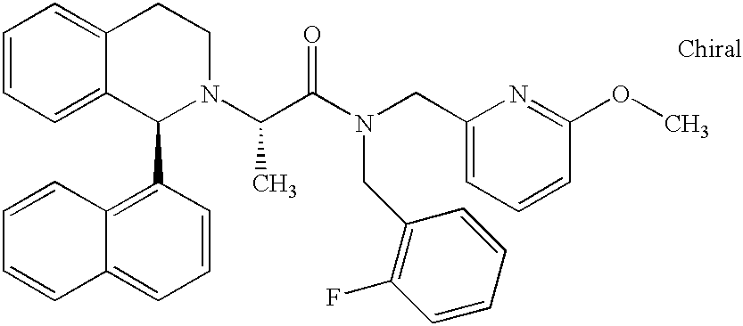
C1=CC=C2C(=C1)CCN(C(C(N(CC1=CC=CC(OC)=N1)CC1=C(F)C=CC=C1)=O)C)C2C1=C2C(=CC=C1)C=CC=C2
